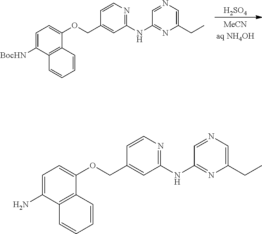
[H2SO4].C1=C([BocHN])C2=C(C(OCC3=CC(NC4=NC(CC)=CN=C4)=NC=C3)=C1)C=CC=C2.C1=C(N)C2=C(C(OCC3=CC(NC4=NC(CC)=CN=C4)=NC=C3)=C1)C=CC=C2
